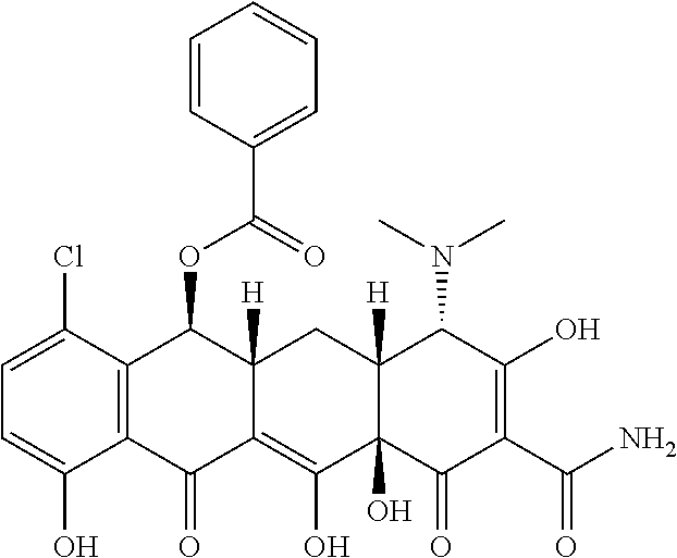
C1=C(Cl)C2=C(C(O)=C1)C(=O)C1=C(O)C3(O)C([H])(CC1([H])C2OC(=O)C1=CC=CC=C1)C(N(C)C)C(O)=C(C(N)=O)C3=O
